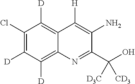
C12=C([D])C(Cl)=C([D])C([D])=C1N=C(C(O)([CD3])[D3C])C(N)=C2[H]
